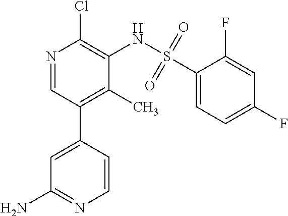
C1(N)=NC=CC(C2=C(C)C(NS(C3=CC=C(F)C=C3F)(=O)=O)=C(Cl)N=C2)=C1
